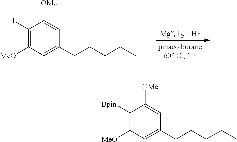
C1(I)=C([MeO])C=C(CCCCC)C=C1[OMe].C1([Bpin])=C([MeO])C=C(CCCCC)C=C1[OMe]
